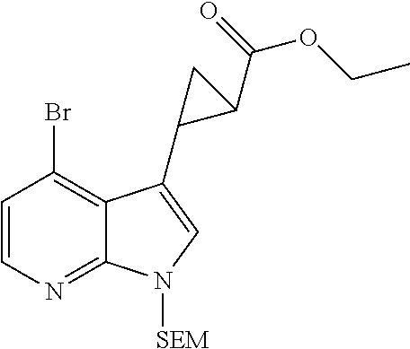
C1=CC(Br)=C2C(=N1)N([SEM])C=C2C1C(C(OCC)=O)C1
